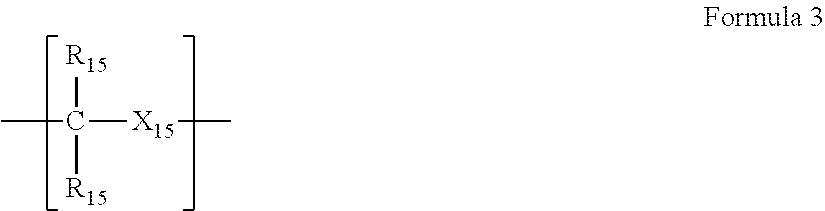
[R15]C([R15])(C)[X15]C
